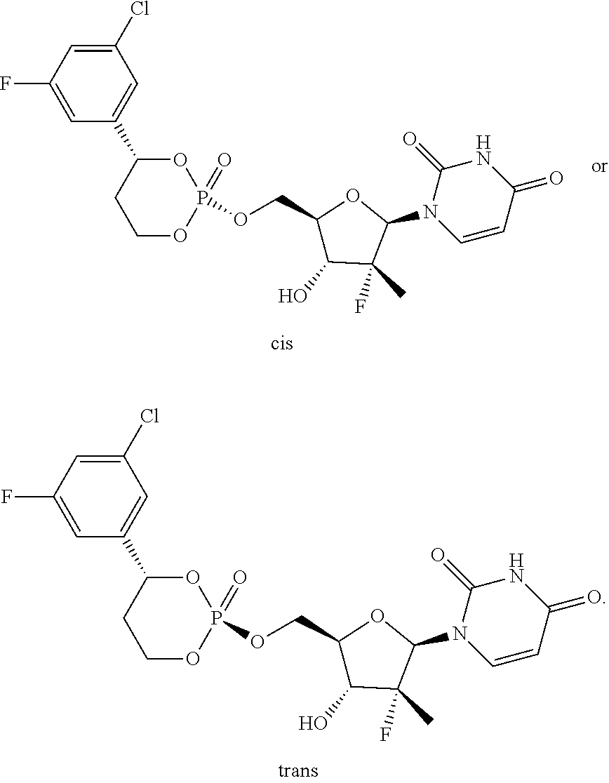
C1=C(Cl)C=C(C2CCOP(=O)(OCC3C(O)C(C)(F)C(N4C=CC(=O)NC4=O)O3)O2)C=C1F.C1=C(Cl)C=C(C2CCOP(=O)(OCC3C(O)C(C)(F)C(N4C=CC(=O)NC4=O)O3)O2)C=C1F
